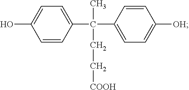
OC1=CC=C(C(C)(CC[COOH])C2=CC=C([OH])C=C2)C=C1
